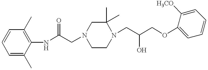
C1=CC(C)=C(NC(CN2CCN(CC(COC3=CC=CC=C3[H3CO])O)C(C)(C)C2)=O)C(C)=C1
